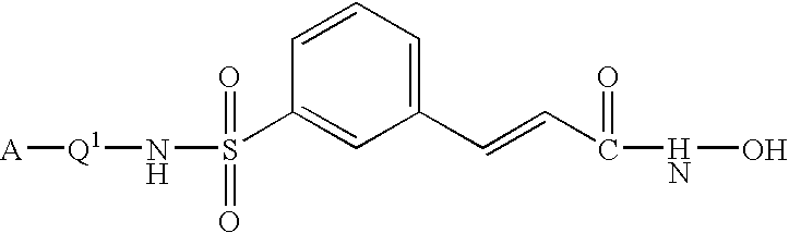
C1=CC(S(N[Q1][A])(=O)=O)=CC(C=CC(=O)NO)=C1
